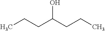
CCCC(CCC)O
